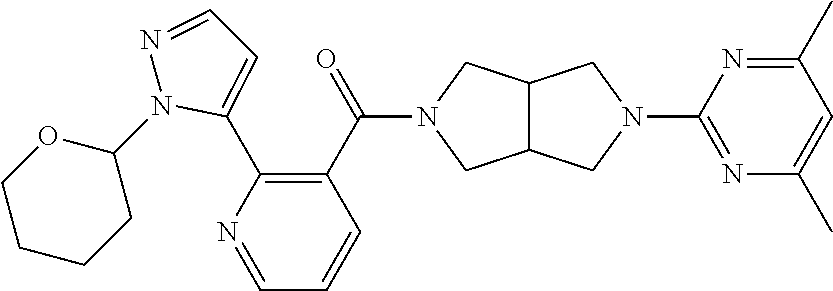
C1(C(=O)N2CC3C(C2)CN(C2=NC(C)=CC(C)=N2)C3)=C(C2=CC=NN2C2CCCCO2)N=CC=C1
